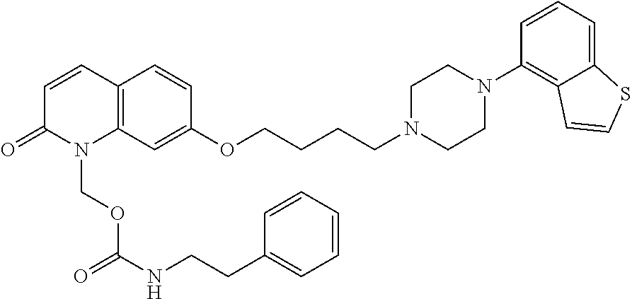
C12=C(C=C(OCCCCN3CCN(C4=C5C(=CC=C4)SC=C5)CC3)C=C1)N(COC(NCCC1=CC=CC=C1)=O)C(=O)C=C2
